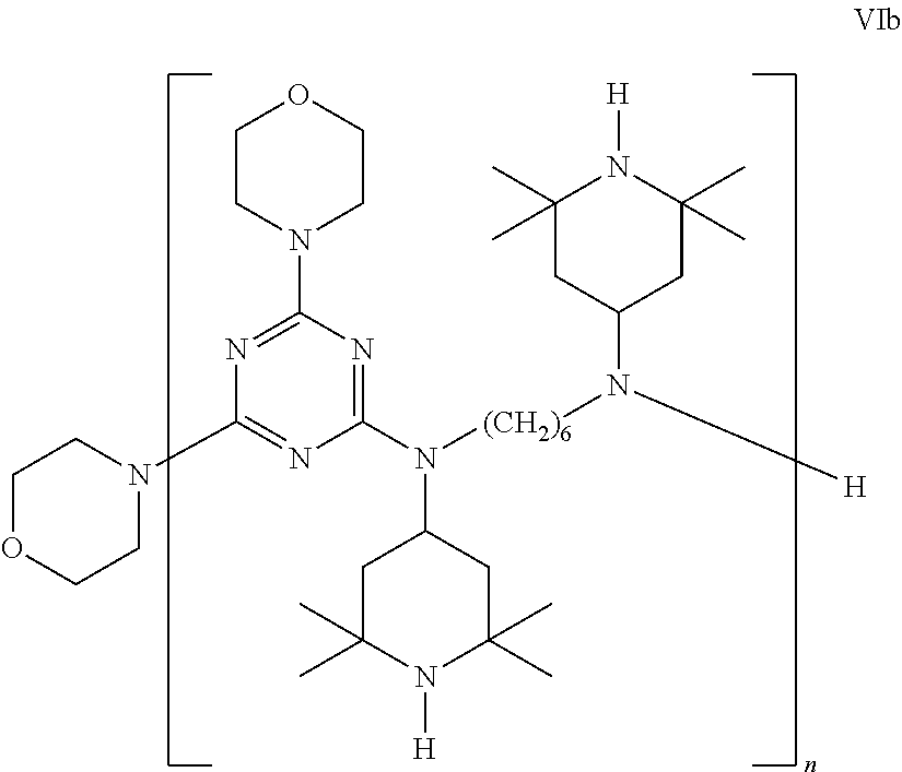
C1CN(C2=NC(N3CCOCC3)=NC(N([(CH2)6]N([H])C3CC(C)(C)N([H])C(C)(C)C3)C3CC(C)(C)N([H])C(C)(C)C3)=N2)CCO1
